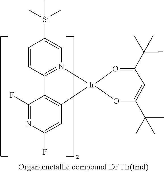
[Ir]12(N3=C(C=CC([Si](C)(C)C)=C3)C3=C1C=C(F)N=C3F)OC(C(C)(C)C)=CC(C(C)(C)C)=O2
